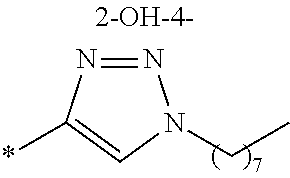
N1=NN(CC)C=C1*
